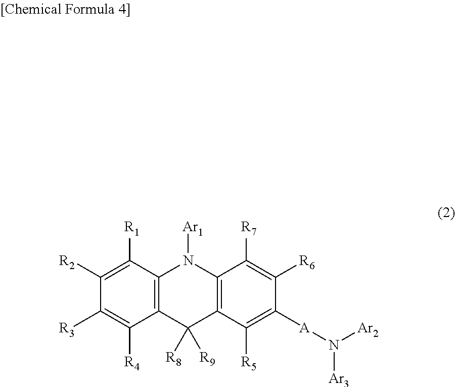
C12=C(C([R1])=C([R2])C([R3])=C1[R4])N([Ar1])C1=C(C2([R8])[R9])C([R5])=C([A]N([Ar3])[Ar2])C([R6])=C1[R7]
